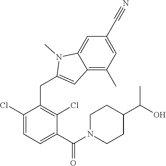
C1(Cl)=CC=C(C(=O)N2CCC(C(O)C)CC2)C(Cl)=C1CC1=CC2=C(C)C=C(C#N)C=C2N1C
